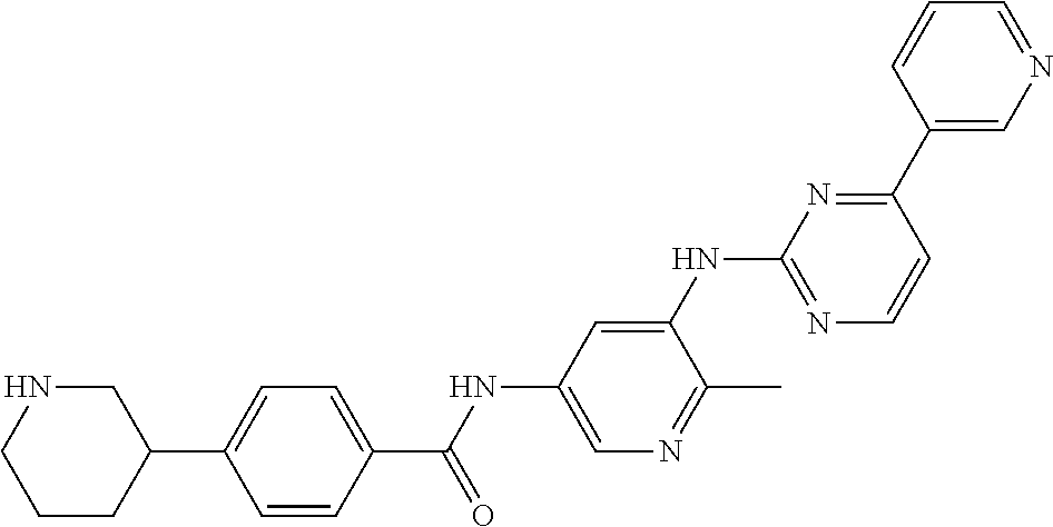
C1=CC(C(NC2=CN=C(C)C(NC3=NC=CC(C4=CN=CC=C4)=N3)=C2)=O)=CC=C1C1CNCCC1
